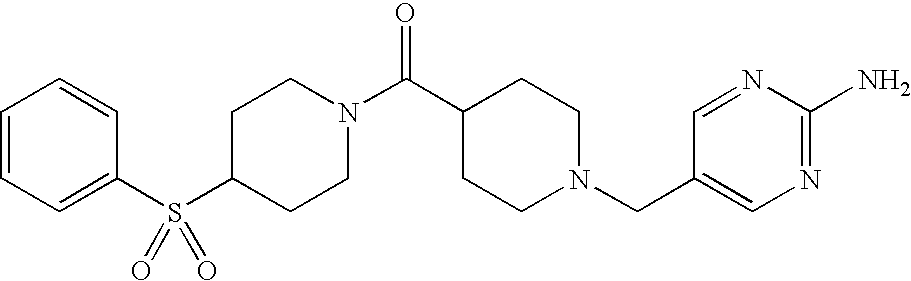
C1(S(C2=CC=CC=C2)(=O)=O)CCN(C(C2CCN(CC3=CN=C(N)N=C3)CC2)=O)CC1
